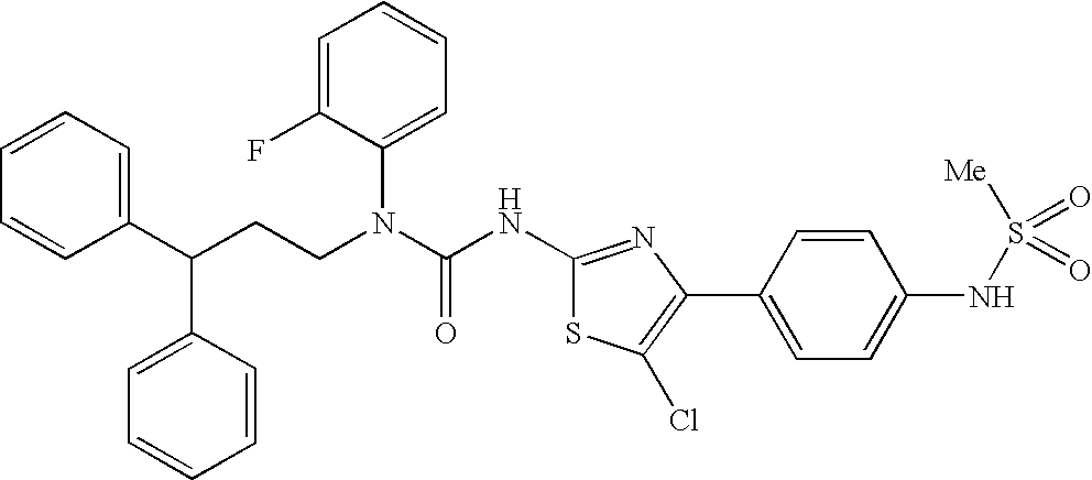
C1(C(CCN(C(NC2=NC(C3=CC=C(NS([Me])(=O)=O)C=C3)=C(Cl)S2)=O)C2=CC=CC=C2F)C2=CC=CC=C2)=CC=CC=C1
